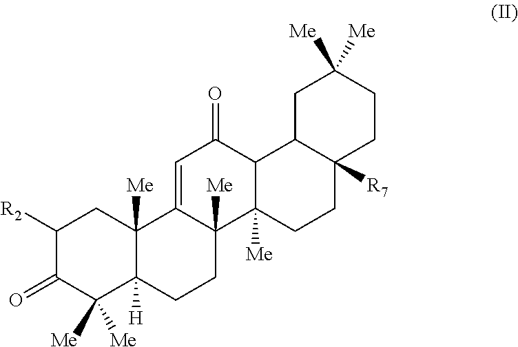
C1([R2])C(=O)C([Me])([Me])C2([H])C([Me])(C1)C1=CC(=O)C3C([Me])(C1([Me])CC2)CCC1([R7])C3CC([Me])([Me])CC1
